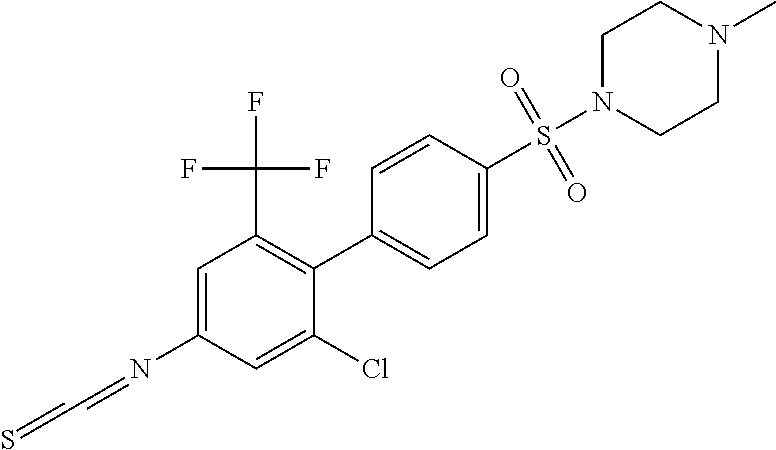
C1(C2=C(C(F)(F)F)C=C(N=CC=S)C=C2Cl)=CC=C(S(N2CCN(C)CC2)(=O)=O)C=C1
